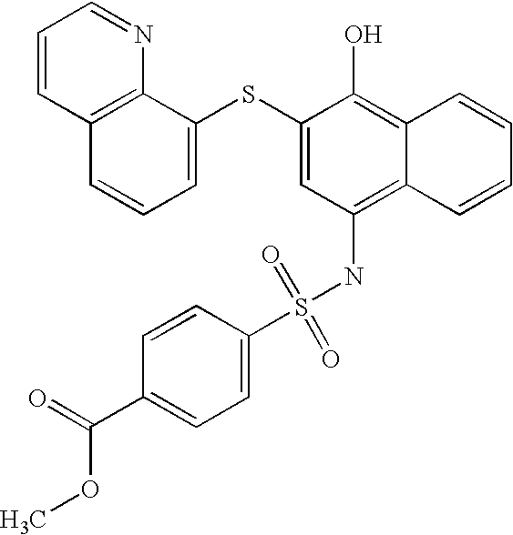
C1=CC2=C(N=C1)C(SC1=CC(NS(C3=CC=C(C(=O)OC)C=C3)(=O)=O)=C3C(=C1O)C=CC=C3)=CC=C2
